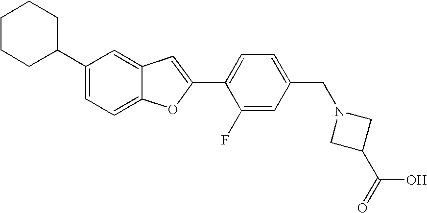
C1(C2CCCCC2)=CC=C2C(=C1)C=C(C1=CC=C(CN3CC(C(O)=O)C3)C=C1F)O2
